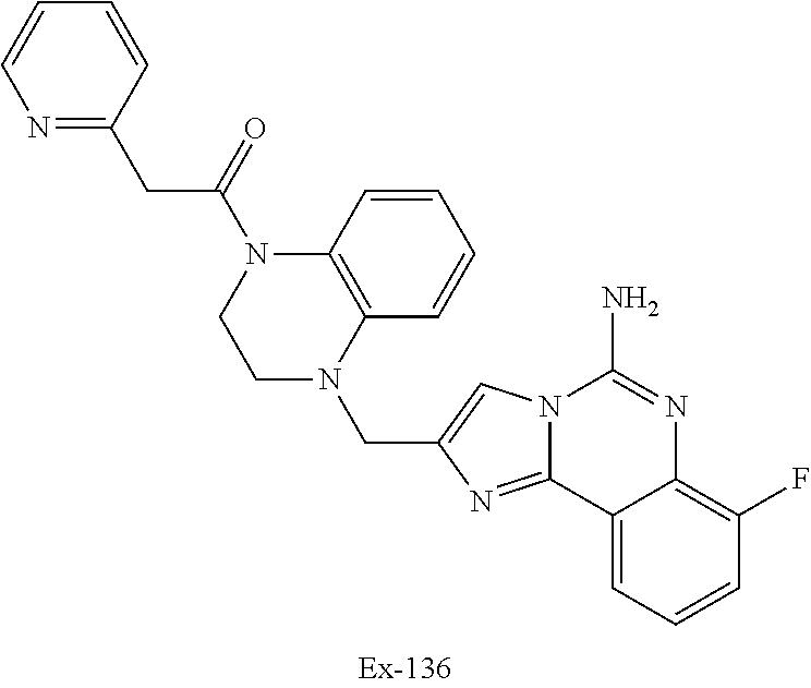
C12=CC=CC(F)=C1N=C(N)N1C2=NC(CN2C3=C(N(C(CC4=NC=CC=C4)=O)CC2)C=CC=C3)=C1
